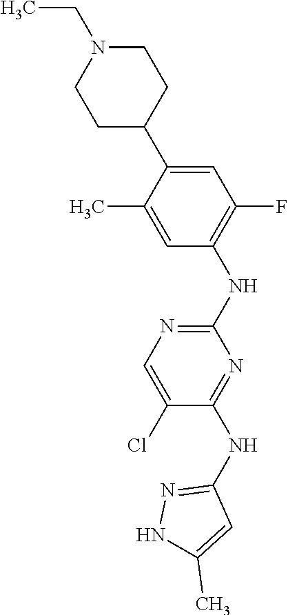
C1CC(C2=CC(F)=C(NC3=NC=C(Cl)C(NC4=NNC(C)=C4)=N3)C=C2C)CCN1CC
